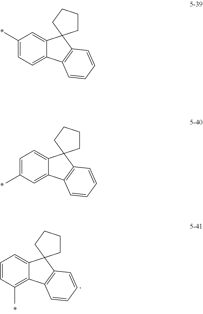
C1(C)=CC=C2C(=C1)C1(C3=C2C=CC=C3)CCCC1.C1=C(C)C=C2C(=C1)C1(C3=C2C=CC=C3)CCCC1.C1=CC(C)=C2C(=C1)C1(C3=C2C=CC=C3)CCCC1
